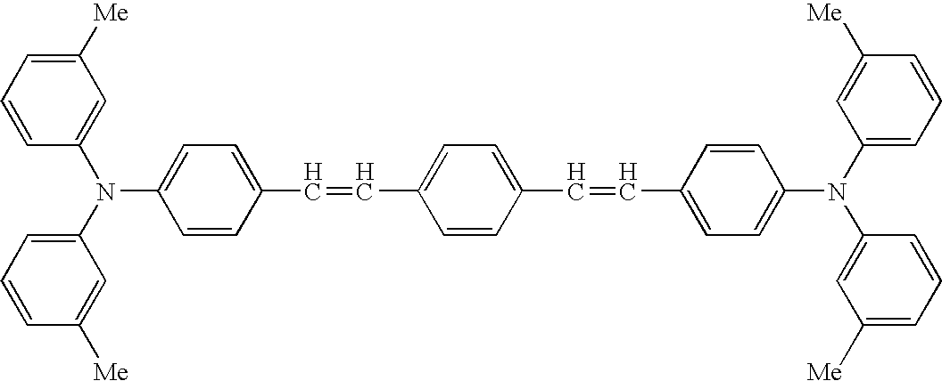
C1=CC(N(C2=CC=CC([Me])=C2)C2=CC=C(C=CC3=CC=C(C=CC4=CC=C(N(C5=CC=CC([Me])=C5)C5=CC([Me])=CC=C5)C=C4)C=C3)C=C2)=CC([Me])=C1
